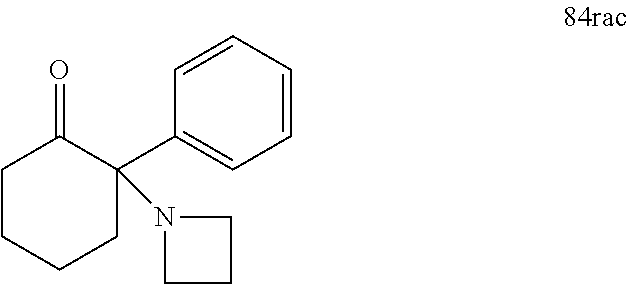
C1CCCC(C2=CC=CC=C2)(N2CCC2)C1=O
